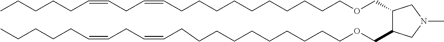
C1(COCCCCCCCCCCC=CCC=CCCCCC)C(COCCCCCCCCCCC=CCC=CCCCCC)CN(C)C1
